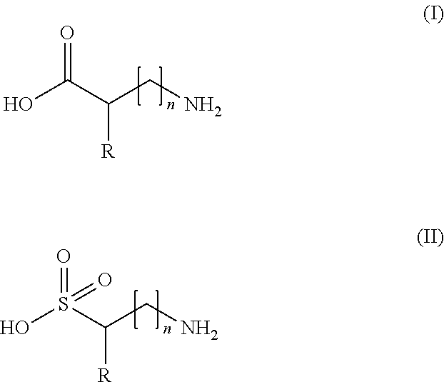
O=C(C(CN)[R])O.O=S(C(CN)[R])(O)=O
